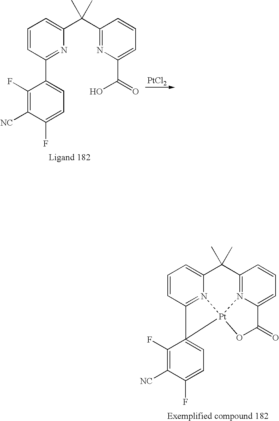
C1=CC2=N3C(=C1)C(C)(C)C1=N4C(=CC=C1)C(=O)O[Pt]34C21=CC=C(F)C([NC])=C1F.[PtCl2].C1=CC(C2=CC=C(F)C([NC])=C2F)=NC(C(C2=NC(C(O)=O)=CC=C2)(C)C)=C1
